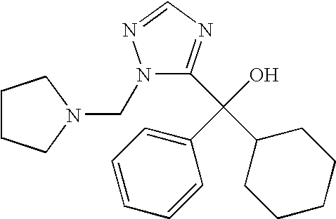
C1CCN(CN2N=CN=C2C(C2=CC=CC=C2)(C2CCCCC2)O)C1
